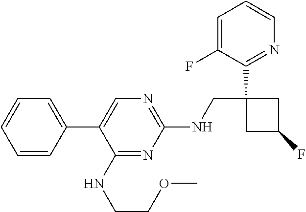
C1(C2=CN=C(NCC3(C4=NC=CC=C4F)CC(F)C3)N=C2NCCOC)=CC=CC=C1
